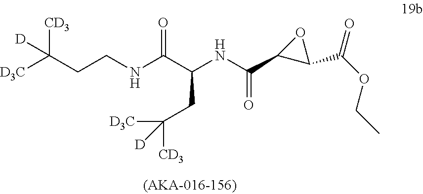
[D3C]C(CCNC(C(NC(C1C(C(OCC)=O)O1)=O)CC([CD3])([D3C])[D])=O)([CD3])[D]
